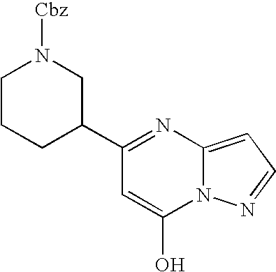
C1(C2CN([Cbz])CCC2)=NC2=CC=NN2C(O)=C1
